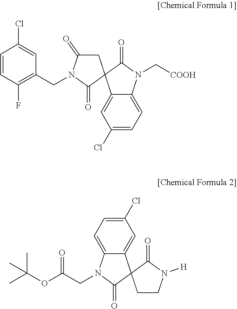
C1=CC(F)=C(CN2C(=O)CC3(C2=O)C2=CC(Cl)=CC=C2N(C[COOH])C3=O)C=C1Cl.C(OC(CN1C2=CC=C(Cl)C=C2C2(C1=O)CCN([H])C2=O)=O)(C)(C)C
